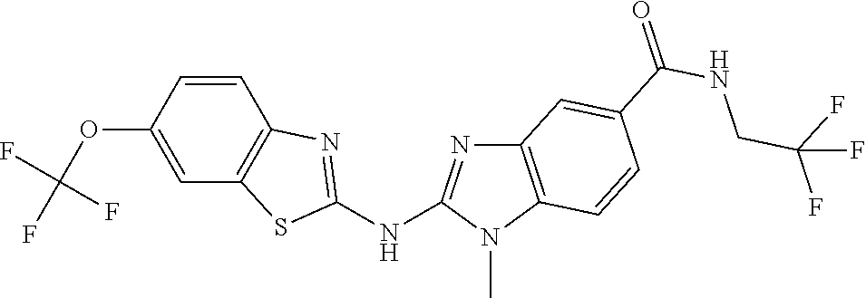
O(C1=CC2=C(C=C1)N=C(NC1=NC3=C(N1C)C=CC(C(NCC(F)(F)F)=O)=C3)S2)C(F)(F)F
